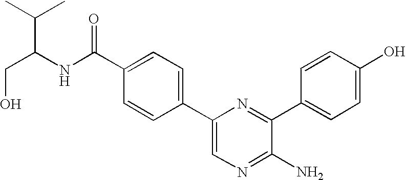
C1=C(C2=CC=C(C(NC(CO)C(C)C)=O)C=C2)N=C(C2=CC=C(O)C=C2)C(N)=N1
